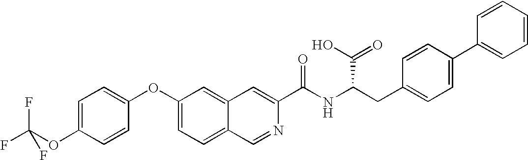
C1=C(OC(F)(F)F)C=CC(OC2=CC=C3C(=C2)C=C(C(NC(CC2=CC=C(C4=CC=CC=C4)C=C2)C(O)=O)=O)N=C3)=C1
